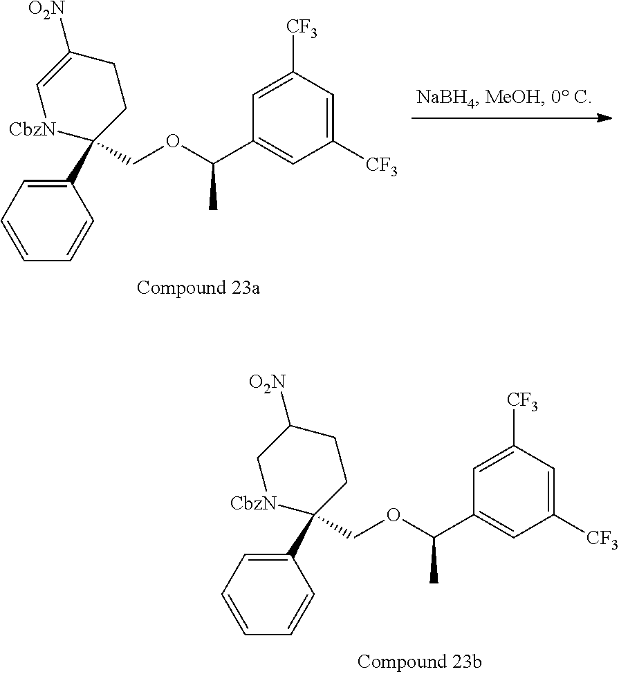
C1(C2(COC(C3=CC([CF3])=CC([CF3])=C3)C)CCC([O2N])=C[CbzN]2)=CC=CC=C1.C1(C2(COC(C3=CC([CF3])=CC([CF3])=C3)C)CCC([O2N])C[CbzN]2)=CC=CC=C1
